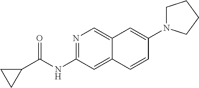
N1=C(NC(=O)C2CC2)C=C2C(=C1)C=C(N1CCCC1)C=C2
